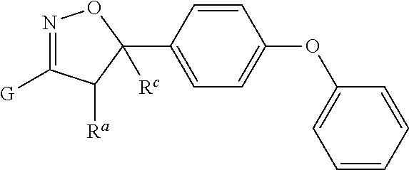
N1=C([G])C([Ra])C(C2=CC=C(OC3=CC=CC=C3)C=C2)([Rc])O1
